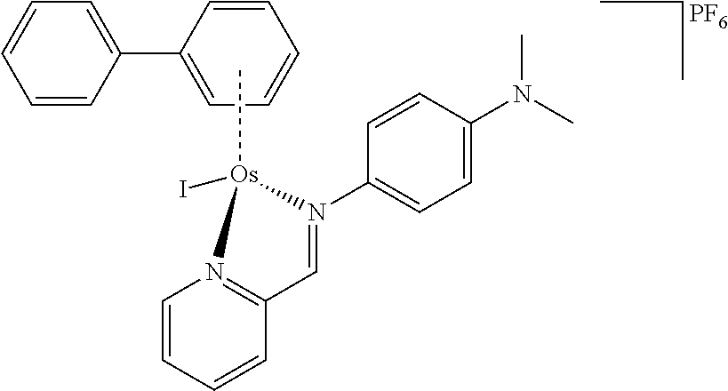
[PF6].C1=CC(C2=CC=CC=C2)=CC=C1.C[Os]1(I)N2=C(C=CC=C2)C=N1C1=CC=C(N(C)C)C=C1
